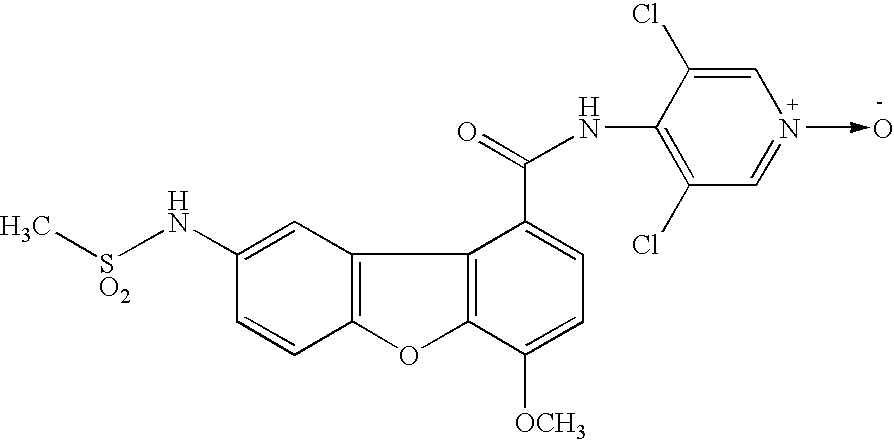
C12=C(C=C(N[SO2]C)C=C1)C1=C(O2)C([OCH3])=CC=C1C(=O)NC1=C(Cl)C=N(->O)C=C1Cl
